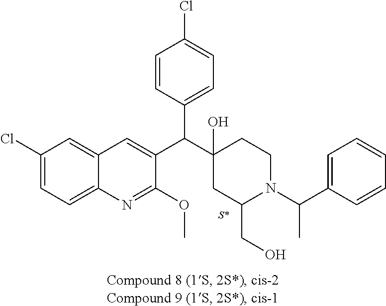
C1(Cl)=CC=C2C(=C1)C=C(C(C1(O)CC(CO)N(C(C3=CC=CC=C3)C)CC1)C1=CC=C(Cl)C=C1)C(OC)=N2
